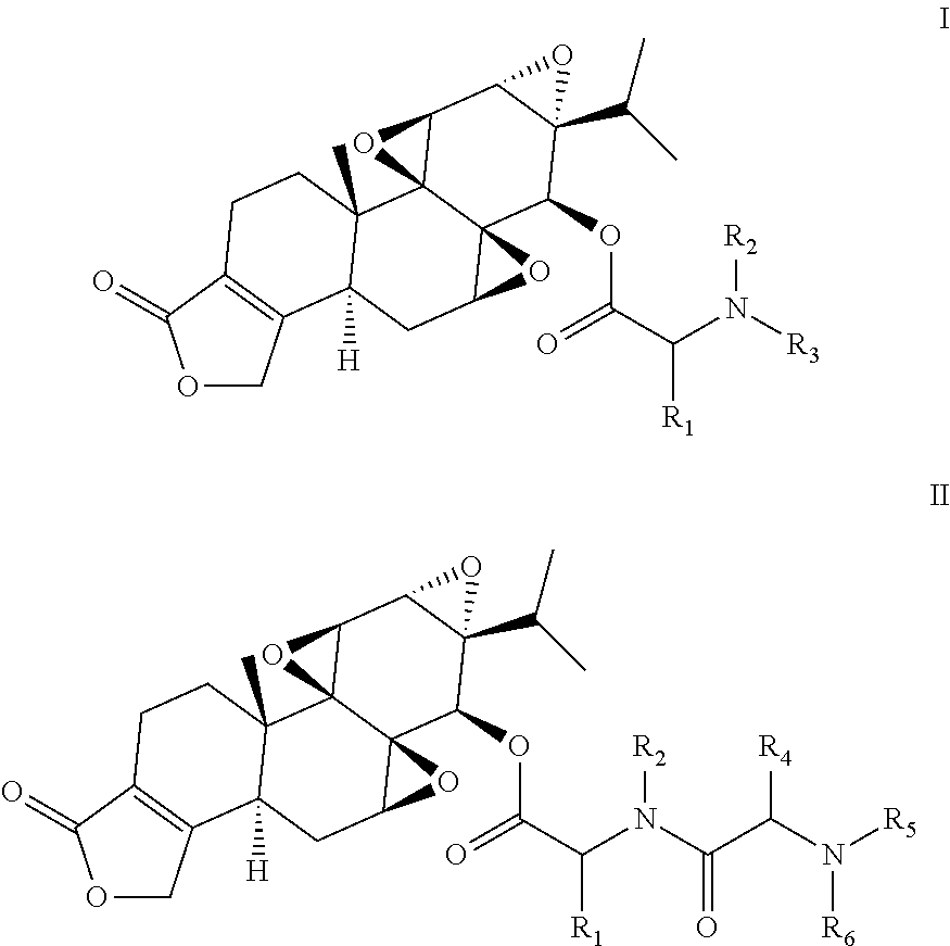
O1CC2=C(C1=O)CCC1(C)C2([H])CC2C3(C14C(C1C(C(C)C)(C3OC(C(N([R3])[R2])[R1])=O)O1)O4)O2.O1CC2=C(C1=O)CCC1(C)C2([H])CC2C3(C14C(C1C(C(C)C)(C3OC(C(N(C(C(N([R5])[R6])[R4])=O)[R2])[R1])=O)O1)O4)O2
